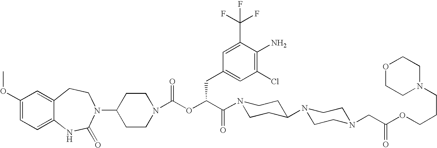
C1(N2C(=O)NC3=CC=C(OC)C=C3CC2)CCN(C(OC(C(=O)N2CCC(N3CCN(CC(OCCCN4CCOCC4)=O)CC3)CC2)CC2=CC(Cl)=C(N)C(C(F)(F)F)=C2)=O)CC1
